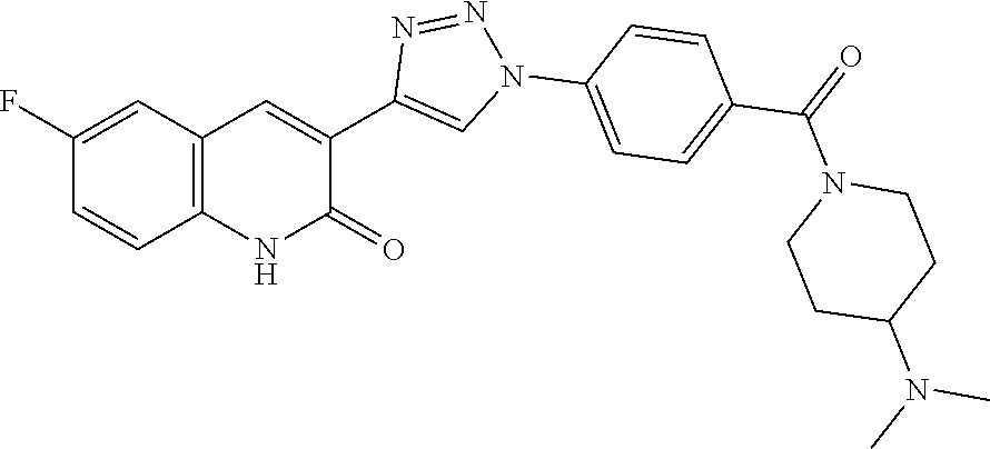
C12=C(C=C(F)C=C1)C=C(C1=CN(C3=CC=C(C(=O)N4CCC(N(C)C)CC4)C=C3)N=N1)C(=O)N2
